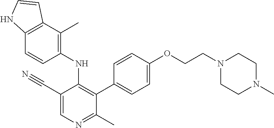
C12=C(C(C)=C(NC3=C(C4=CC=C(OCCN5CCN(C)CC5)C=C4)C(C)=NC=C3C#N)C=C1)C=CN2
